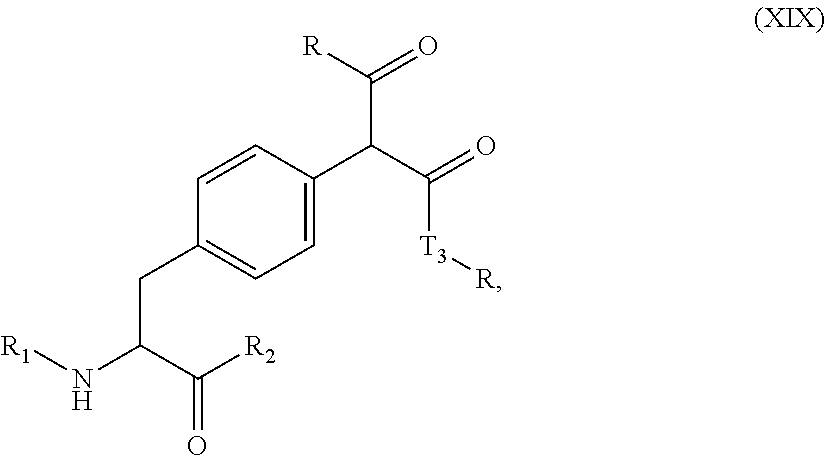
C(C(=O)[T3][R])(C([R])=O)C1=CC=C(CC(C([R2])=O)N[R1])C=C1
